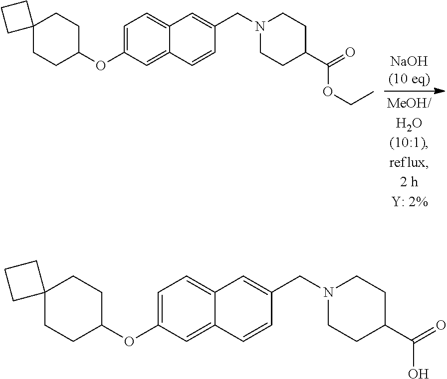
C1=C(OC2CCC3(CC2)CCC3)C=C2C(=C1)C=C(CN1CCC(C(=O)OCC)CC1)C=C2.C1=C(OC2CCC3(CC2)CCC3)C=C2C(=C1)C=C(CN1CCC(C(=O)O)CC1)C=C2
